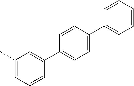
C1(C)=CC=CC(C2=CC=C(C3=CC=CC=C3)C=C2)=C1
